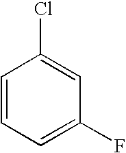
C1=CC=C(F)C=C1Cl
